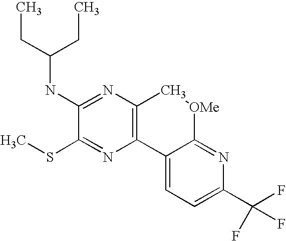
CCC(NC1=NC2=C(N=C1SC)C1=CC=C(C(F)(F)F)N=C1[OMe]C2)CC
